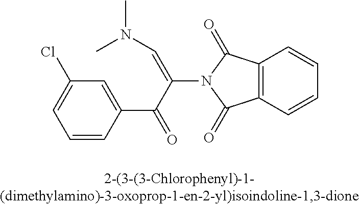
C12=C(C=CC=C1)C(=O)N(C(C(C1=CC(Cl)=CC=C1)=O)=CN(C)C)C2=O
